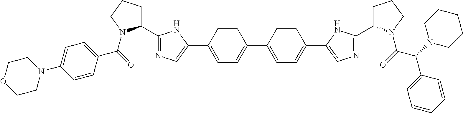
C1=CC(C2=CN=C(C3CCCN3C(=O)C3=CC=C(N4CCOCC4)C=C3)N2)=CC=C1C1=CC=C(C2=CN=C(C3CCCN3C(=O)C(N3CCCCC3)C3=CC=CC=C3)N2)C=C1
